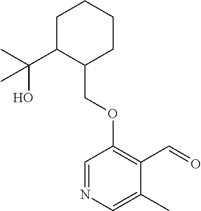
C1C(C(C)(O)C)C(COC2=C(C=O)C(C)=CN=C2)CCC1
